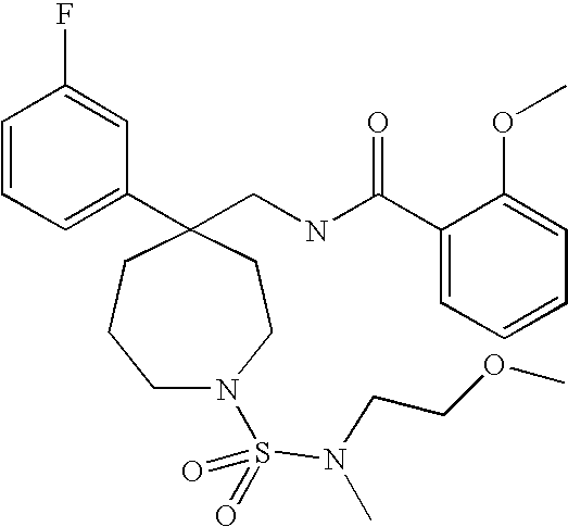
C1(CNC(C2=CC=CC=C2OC)=O)(C2=CC=CC(F)=C2)CCCN(S(=O)(=O)N(C)CCOC)CC1
